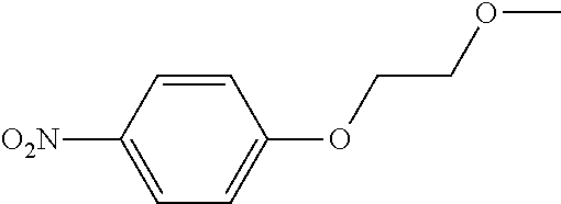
C1=CC([O2N])=CC=C1OCCOC
